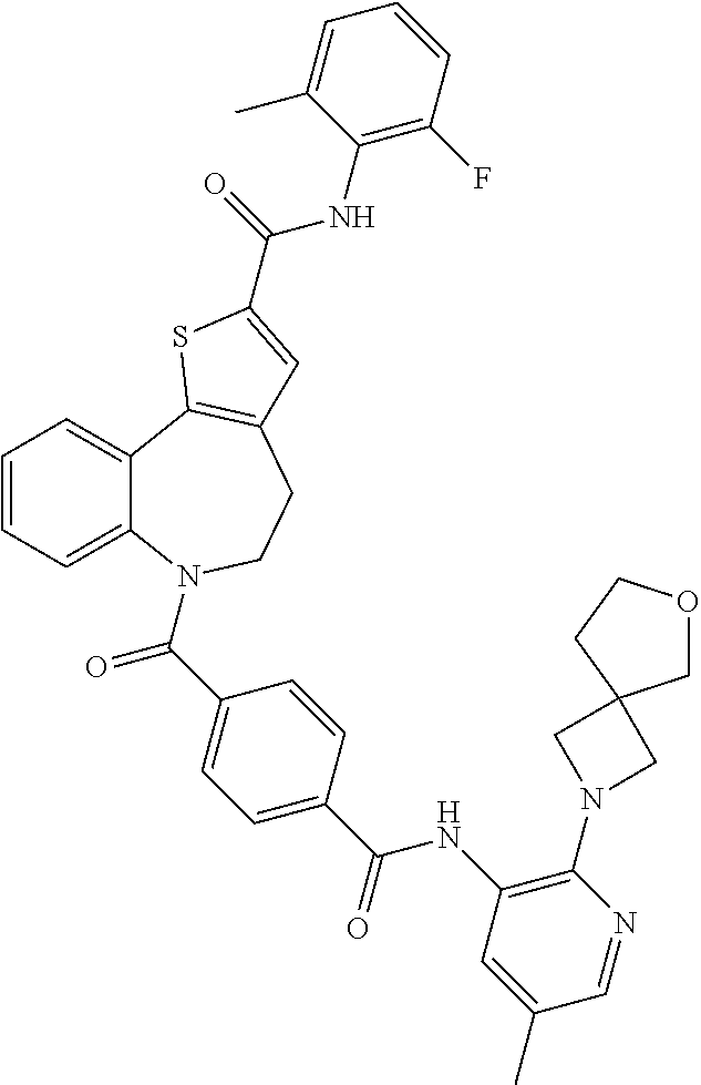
C1=CC=C2C(=C1)C1=C(CCN2C(C2=CC=C(C(=O)NC3=C(N4CC5(C4)COCC5)N=CC(C)=C3)C=C2)=O)C=C(C(NC2=C(F)C=CC=C2C)=O)S1
